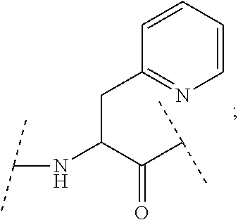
C(NC(C(C(C)C)=O)CC1=NC=CC=C1)(C)C
